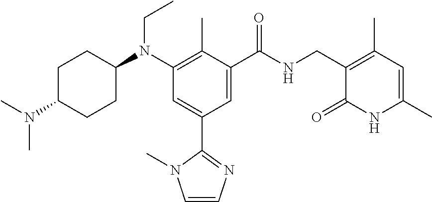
C1C(N(C)C)CCC(N(C2=C(C)C(C(NCC3=C(C)C=C(C)NC3=O)=O)=CC(C3=NC=CN3C)=C2)CC)C1
